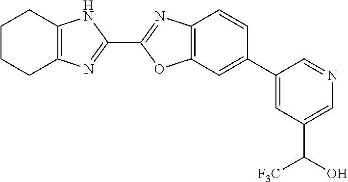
C1(C2=CC(C(O)[F3C])=CN=C2)=CC2=C(C=C1)N=C(C1=NC3=C(N1)CCCC3)O2
